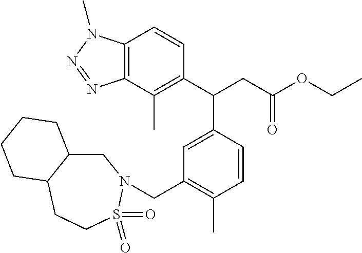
C12=C(C(C)=C(C(CC(OCC)=O)C3=CC(CN4CC5C(CCS4(=O)=O)CCCC5)=C(C)C=C3)C=C1)N=NN2C
